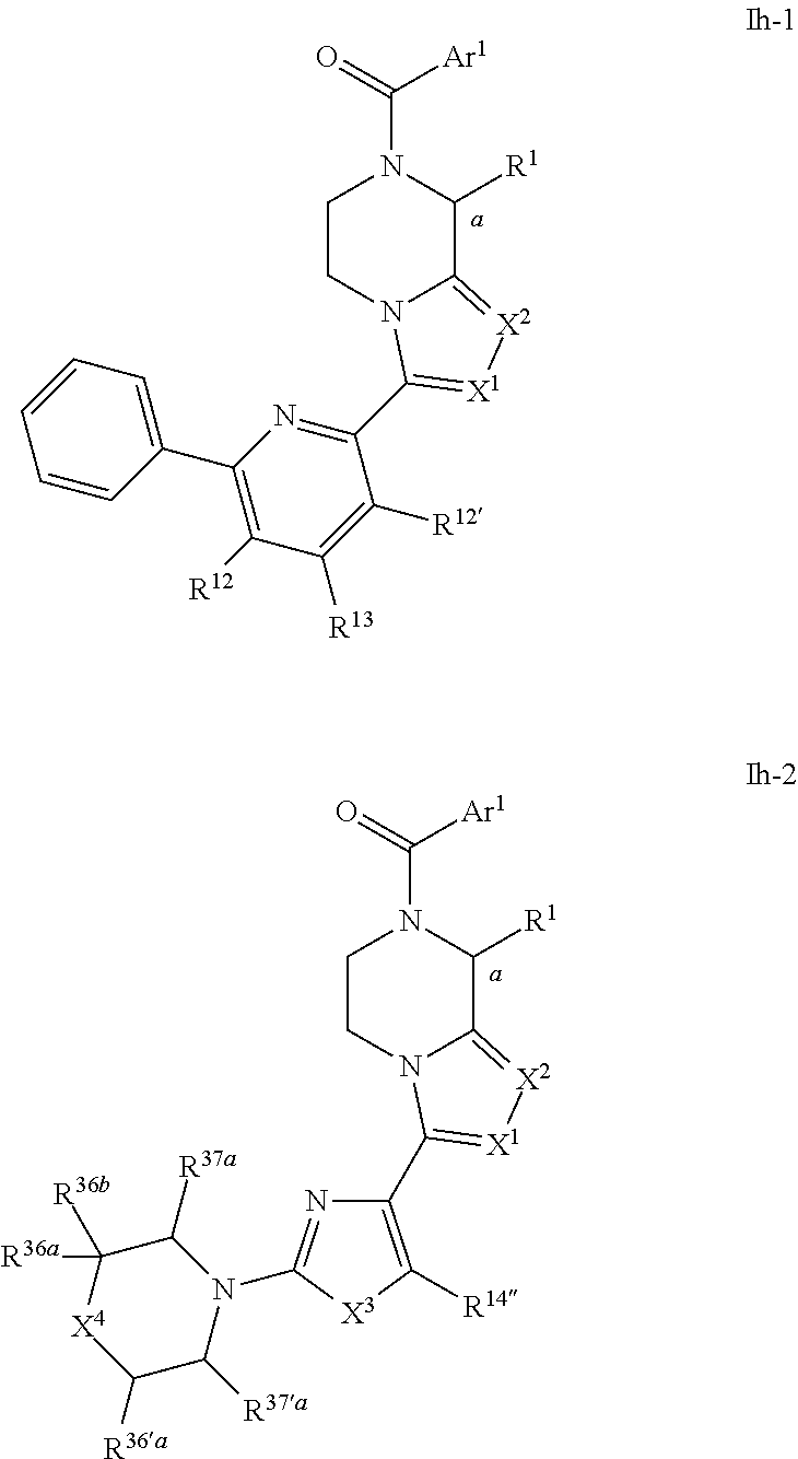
C1(C2=CC=CC=C2)=C([R12])C([R13])=C([R12])C(C2=[X1][X2]=C3N2CCN(C(=O)[Ar1])C3[R1])=N1.C1CN2C(=[X2][X1]=C2C2=C([R14])[X3]C(N3C([R37a])C([R36b])([R36a])[X4]C([R36a])C3[R37a])=N2)C([R1])N1C(=O)[Ar1]
